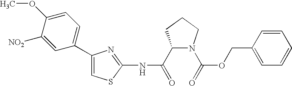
C1(C(=O)NC2=NC(C3=CC=C(OC)C([NO2])=C3)=CS2)N(C(=O)OCC2=CC=CC=C2)CCC1
